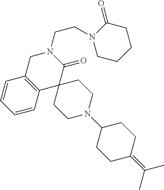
C1C2=C(C3(C(=O)N1CCN1CCCCC1=O)CCN(C1CCC(=C(C)C)CC1)CC3)C=CC=C2
